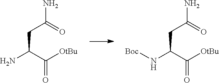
[Boc]NC(C([OtBu])=O)CC(=O)N.NC(C([OtBu])=O)CC(=O)N
